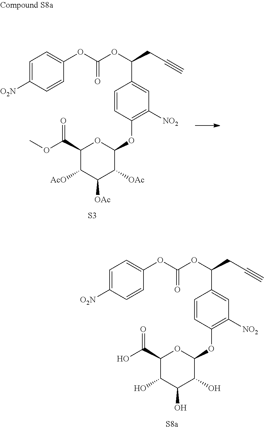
C1=C([O2N])C=CC(OC(OC(CC#C)C2=CC([NO2])=C(OC3OC(C(OC)=O)C([AcO])C([OAc])C3[OAc])C=C2)=O)=C1.[S3].C1=C([O2N])C=CC(OC(OC(CC#C)C2=CC([NO2])=C(OC3OC(C(O)=O)C(O)C(O)C3O)C=C2)=O)=C1.[S8a]
